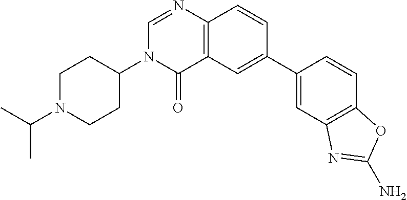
C1=C(C2=CC3=C(N=CN(C4CCN(C(C)C)CC4)C3=O)C=C2)C=CC2=C1N=C(N)O2
